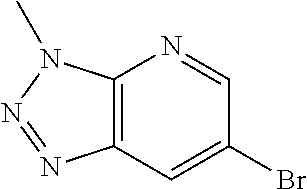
C12=C(C=C(Br)C=N1)N=NN2C
